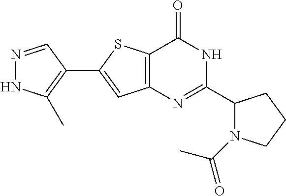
N1=CC(C2=CC3=C(S2)C(=O)NC(C2N(C(C)=O)CCC2)=N3)=C(C)N1
